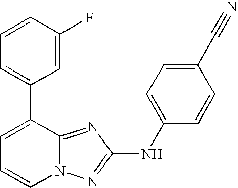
C1=CC(F)=CC(C2=CC=CN3C2=NC(NC2=CC=C(C#N)C=C2)=N3)=C1
